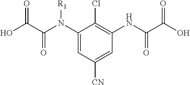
C1(N(C(C(O)=O)=O)[R1])=CC([CN])=CC(NC(C(O)=O)=O)=C1Cl
